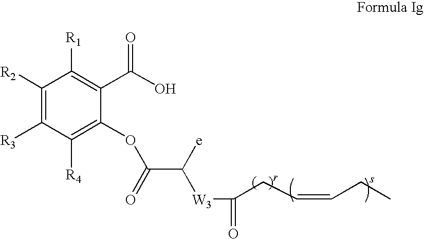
[W3](C(CC=CCC)=O)C([e])C(=O)OC1=C([R4])C([R3])=C([R2])C([R1])=C1C(O)=O
